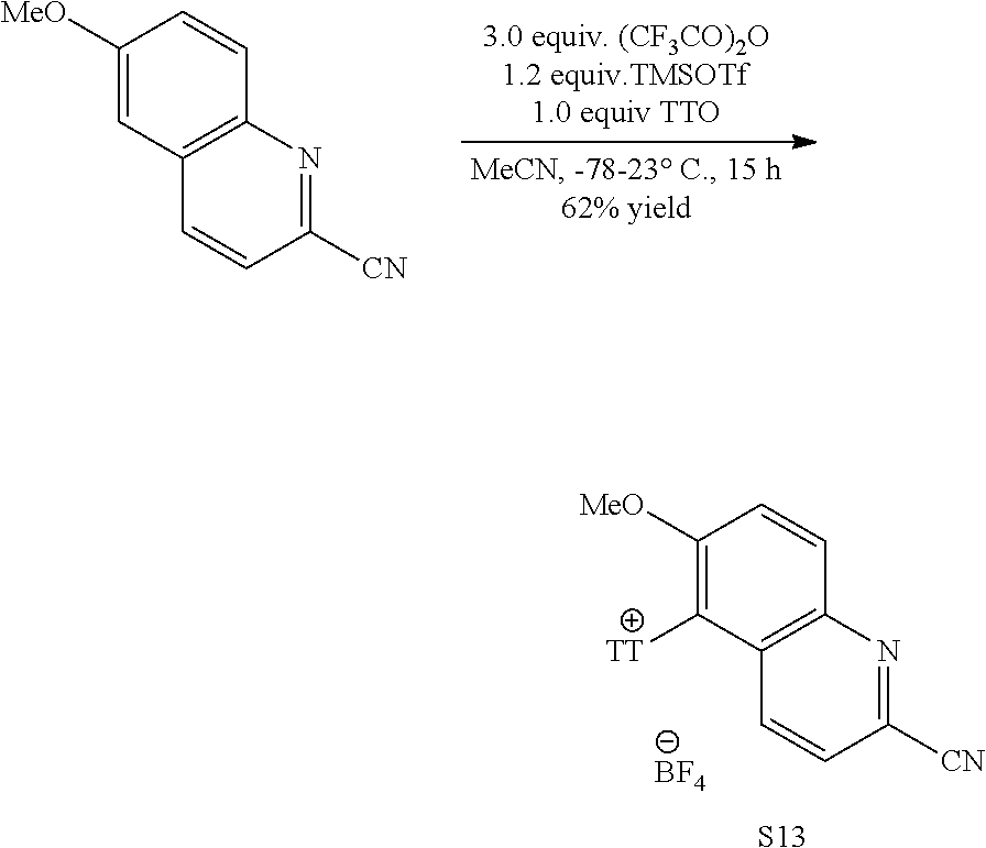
C1([MeO])=CC2=C(C=C1)N=C([CN])C=C2.[BF4].C1([MeO])=C([TT])C2=C(C=C1)N=C([CN])C=C2.[S13]
